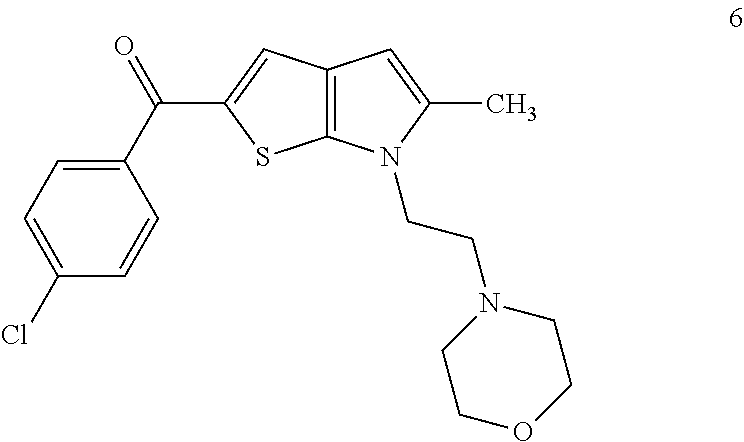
C1=C(Cl)C=CC(C(=O)C2=CC3=C(S2)N(CCN2CCOCC2)C(C)=C3)=C1
